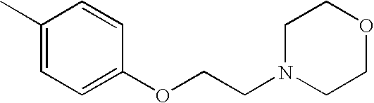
C1(C)=CC=C(OCCN2CCOCC2)C=C1
